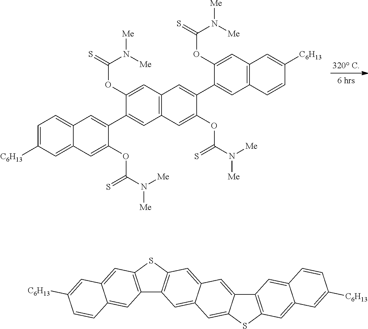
C1=C([C6H13])C=C2C(=C1)C=C(C1=CC3=C(C=C1OC(N([Me])[Me])=S)C=C(C1=CC4=C(C=C1OC(N([Me])[Me])=S)C=C([C6H13])C=C4)C(OC(=S)N([Me])[Me])=C3)C(OC(N([Me])[Me])=S)=C2.C12=C(SC3=C1C=C1C(=C3)C=C3C(=C1)SC1=C3C=C3C(=C1)C=C([C6H13])C=C3)C=C1C(=C2)C=CC([C6H13])=C1
